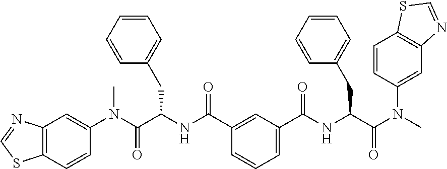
C1(N(C(C(NC(=O)C2=CC(C(NC(C(N(C)C3=CC4=C(C=C3)SC=N4)=O)CC3=CC=CC=C3)=O)=CC=C2)CC2=CC=CC=C2)=O)C)=CC2=C(C=C1)SC=N2
